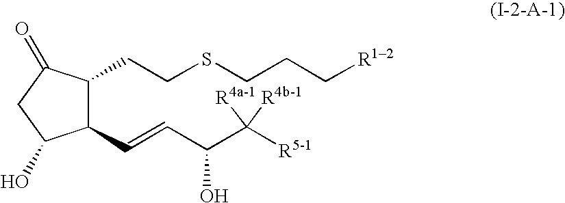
C1(C=CC(C([R5-1])([R4a-1])[R4b-1])O)C(CCSCCC[R12])C(=O)CC1O
